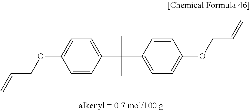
C1=CC(C(C)(C)C2=CC=C(OCC=C)C=C2)=CC=C1OCC=C
